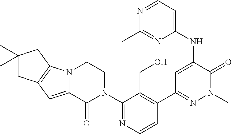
C1=CN=C(N2CCN3C(=CC4=C3CC(C)(C)C4)C2=O)C(CO)=C1C1=NN(C)C(=O)C(NC2=CC=NC(C)=N2)=C1
